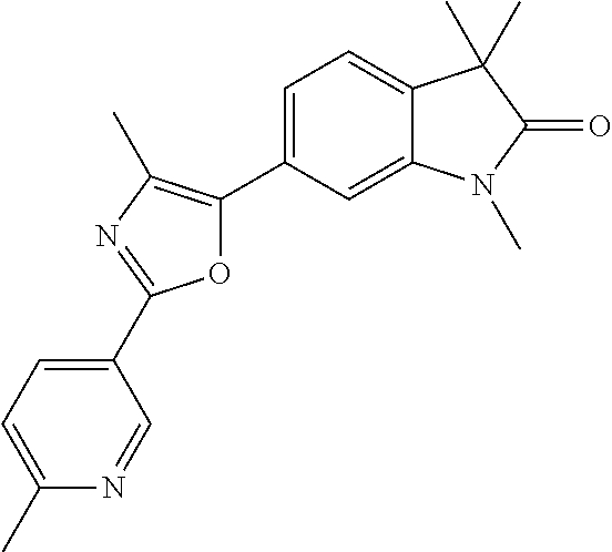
O1C(C2=CC=C3C(=C2)N(C)C(=O)C3(C)C)=C(C)N=C1C1=CC=C(C)N=C1
